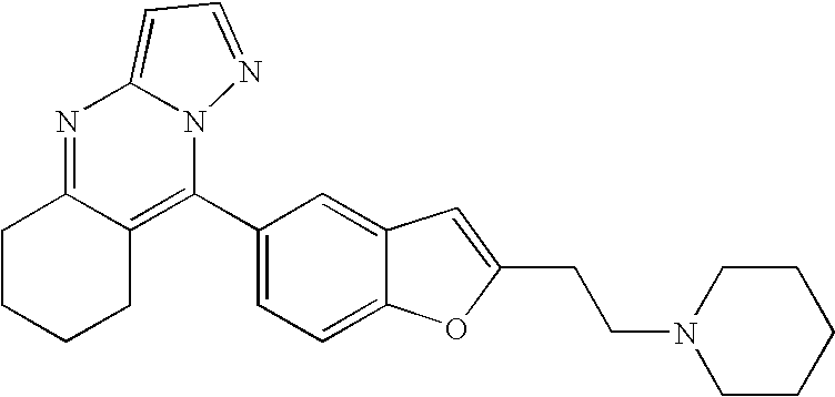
N1=C2C(=C(C3=CC=C4C(=C3)C=C(CCN3CCCCC3)O4)N3C1=CC=N3)CCCC2
